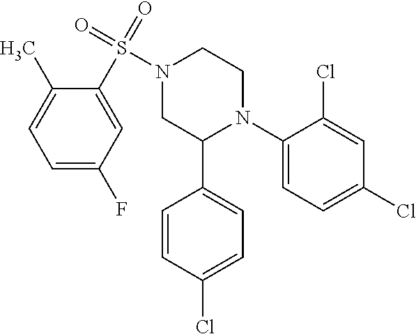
C1(N2CCN(S(=O)(=O)C3=CC(F)=CC=C3C)CC2C2=CC=C(Cl)C=C2)=CC=C(Cl)C=C1Cl
